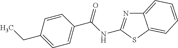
C1=CC(C(NC2=NC3=CC=CC=C3S2)=O)=CC=C1CC
